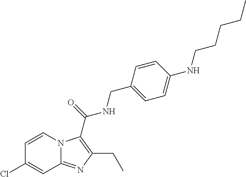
C1=CN2C(=NC(CC)=C2C(NCC2=CC=C(NCCCCC)C=C2)=O)C=C1Cl
